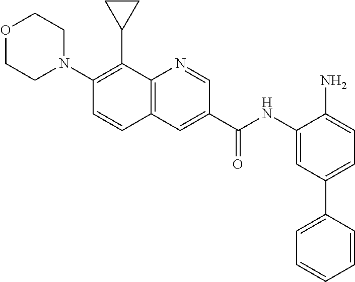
C1(NC(C2=CC3=C(N=C2)C(C2CC2)=C(N2CCOCC2)C=C3)=O)=CC(C2=CC=CC=C2)=CC=C1N
